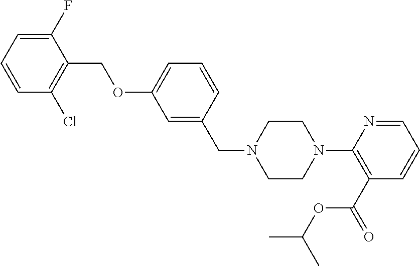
C1=C(CN2CCN(C3=C(C(=O)OC(C)C)C=CC=N3)CC2)C=CC=C1OCC1=C(Cl)C=CC=C1F
